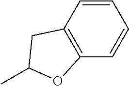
C1=CC2=C(C=C1)OC(C)C2
